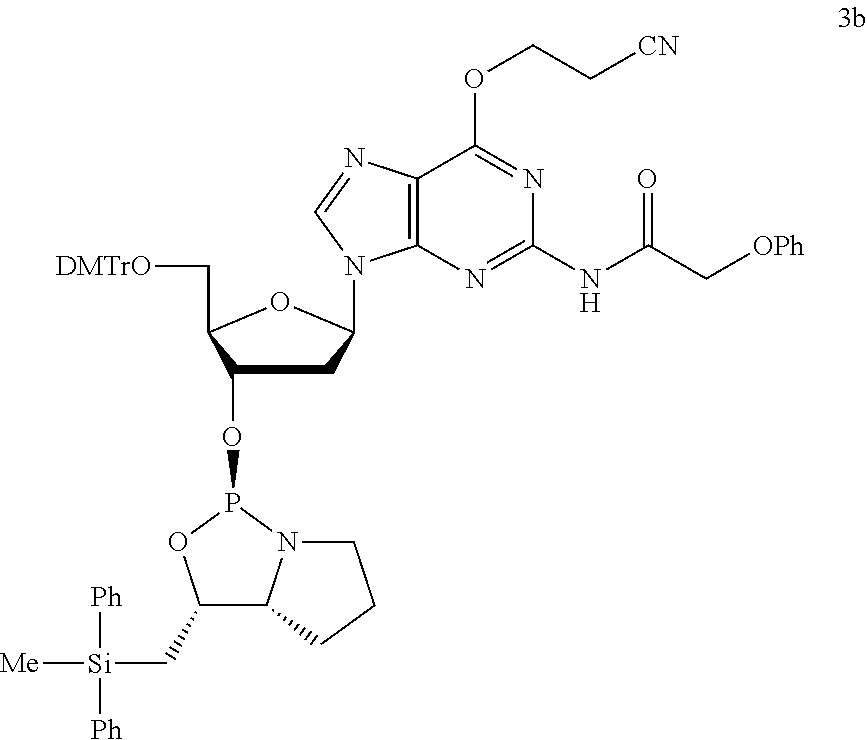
C1C(OP2OC(C[Si]([Ph])([Ph])[Me])C3N2CCC3)C(C[DMTrO])OC1N1C2=C(N=C1)C(OCC[CN])=NC(NC(C[OPh])=O)=N2
